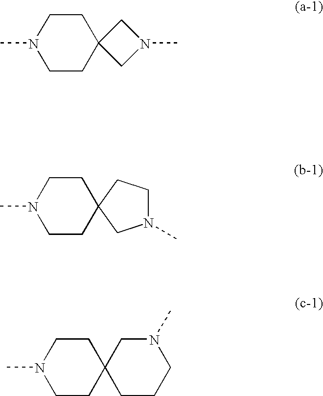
CN1CCC2(CC1)CN(C)C2.CN1CCC2(CC1)CN(C)CC2.N1(C)CCC2(CC1)CCCN(C)C2
